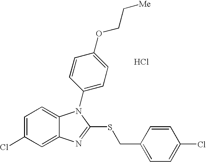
C1=C(Cl)C=C2C(=C1)N(C1=CC=C(OCC[Me])C=C1)C(SCC1=CC=C(Cl)C=C1)=N2.Cl
